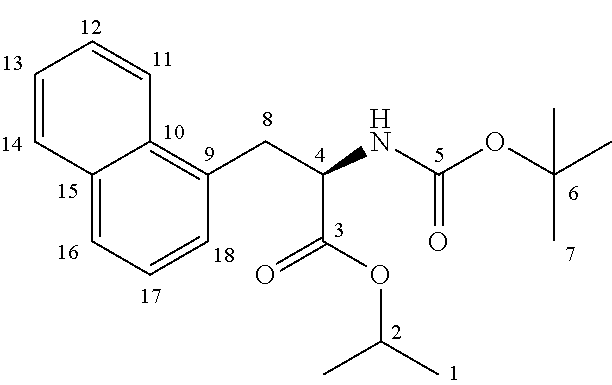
C1(CC(NC(OC(C)(C)C)=O)C(OC(C)C)=O)=C2C(=CC=C1)C=CC=C2
